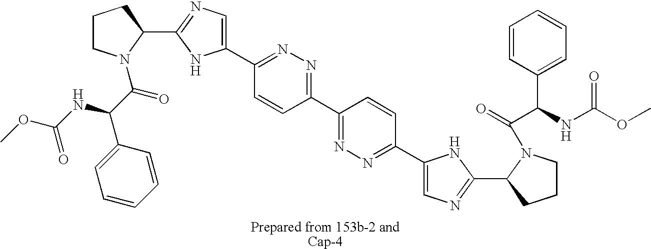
C1CN(C(C(C2=CC=CC=C2)NC(OC)=O)=O)C(C2=NC=C(C3=NN=C(C4=NN=C(C5=CN=C(C6N(C(=O)C(NC(OC)=O)C7=CC=CC=C7)CCC6)N5)C=C4)C=C3)N2)C1
